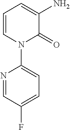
C1=CN(C2=CC=C(F)C=N2)C(=O)C(N)=C1
